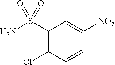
ClC1=C(S(N)(=O)=O)C=C([NO2])C=C1
